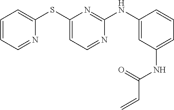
C1=CC=NC(SC2=CC=NC(NC3=CC(NC(C=C)=O)=CC=C3)=N2)=C1
